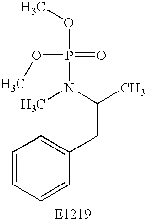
C1=CC=CC(CC(C)N(C)P(=O)(OC)OC)=C1
